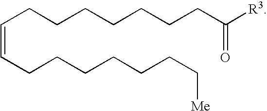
C(CCCCCCCC([R3])=O)=CCCCCCCC[Me]
